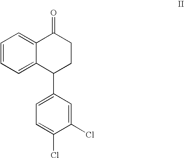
C1=CC=C2C(=C1)C(=O)CCC2C1=CC=C(Cl)C(Cl)=C1
